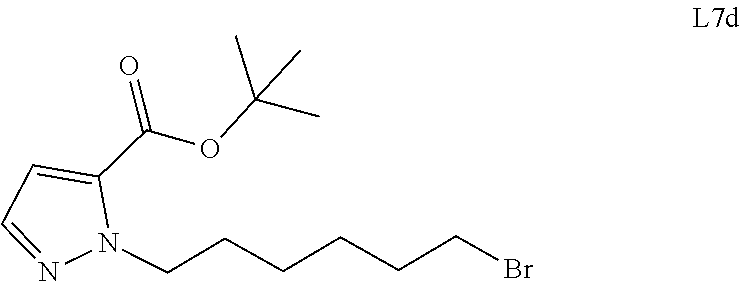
CC(C)(C)OC(C1=CC=NN1CCCCCCBr)=O
